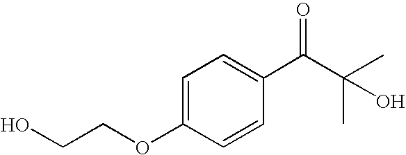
C1=C(OCCO)C=CC(C(C(C)(C)O)=O)=C1
